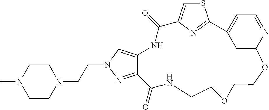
C12=NN(CCN3CCN(C)CC3)C=C1NC(=O)C1=CSC(=N1)C1=CC=NC(=C1)OCCOCCNC2=O
